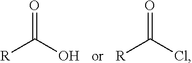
O=C(Cl)[R].O=C(O)[R]
